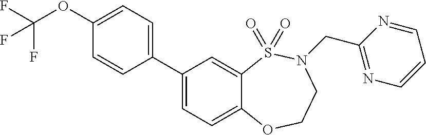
C1(C2=CC=C(OC(F)(F)F)C=C2)=CC=C2C(=C1)S(=O)(=O)N(CC1=NC=CC=N1)CCO2
